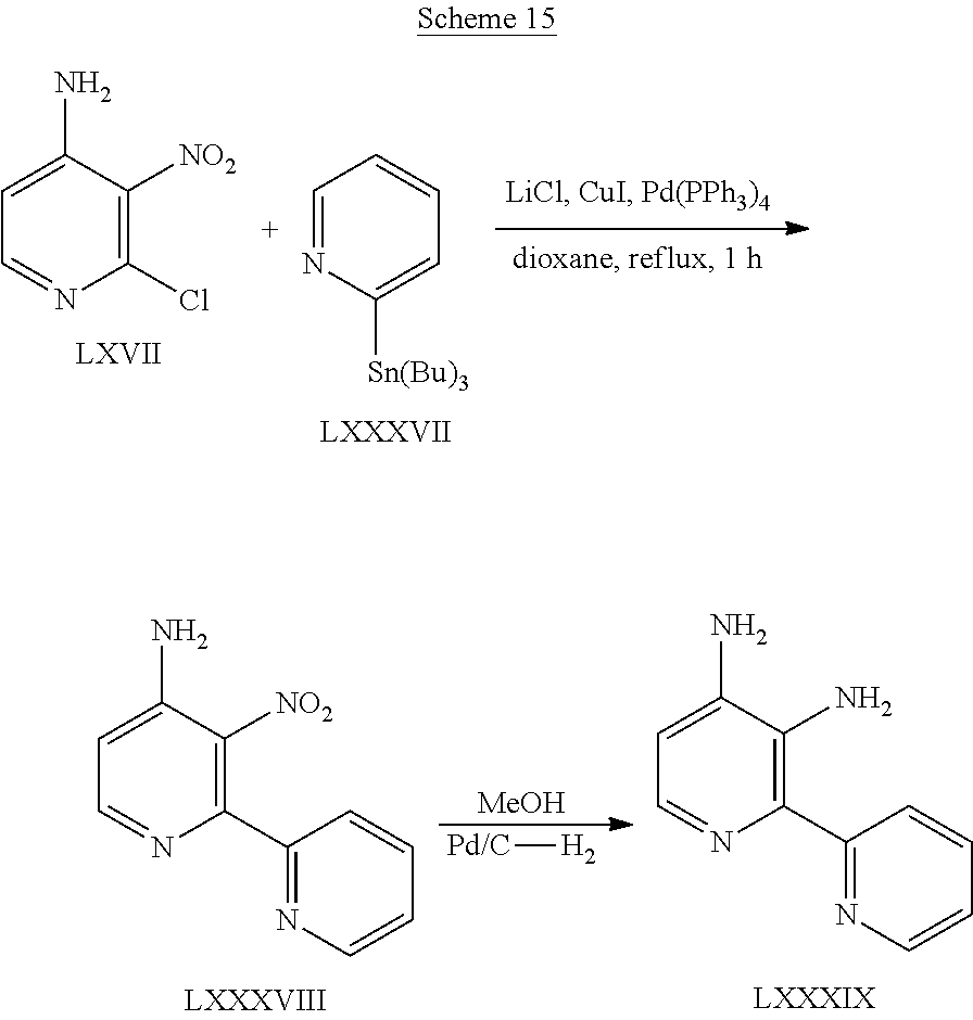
C1=C(N)C([NO2])=C(Cl)N=C1.C1=NC([Sn(Bu)3])=CC=C1.[MeOH].[Pd/C][H2].C1=C(N)C([NO2])=C(C2=NC=CC=C2)N=C1.C1=C(N)C(N)=C(C2=NC=CC=C2)N=C1
